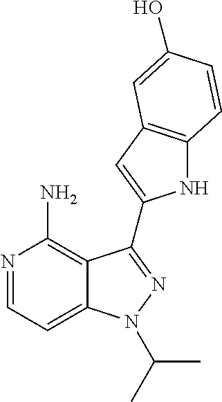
N1=CC=C2C(=C1N)C(C1=CC3=C(N1)C=CC(O)=C3)=NN2C(C)C
